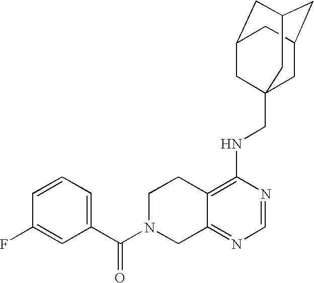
C12=C(NCC34CC5CC(CC(C3)C5)C4)N=CN=C1CN(C(C1=CC=CC(F)=C1)=O)CC2
